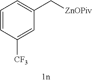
C1=CC([CF3])=CC(C[ZnOPiv])=C1
